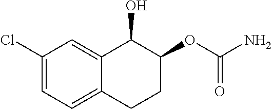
C1(Cl)=CC=C2C(=C1)C(O)C(OC(N)=O)CC2
